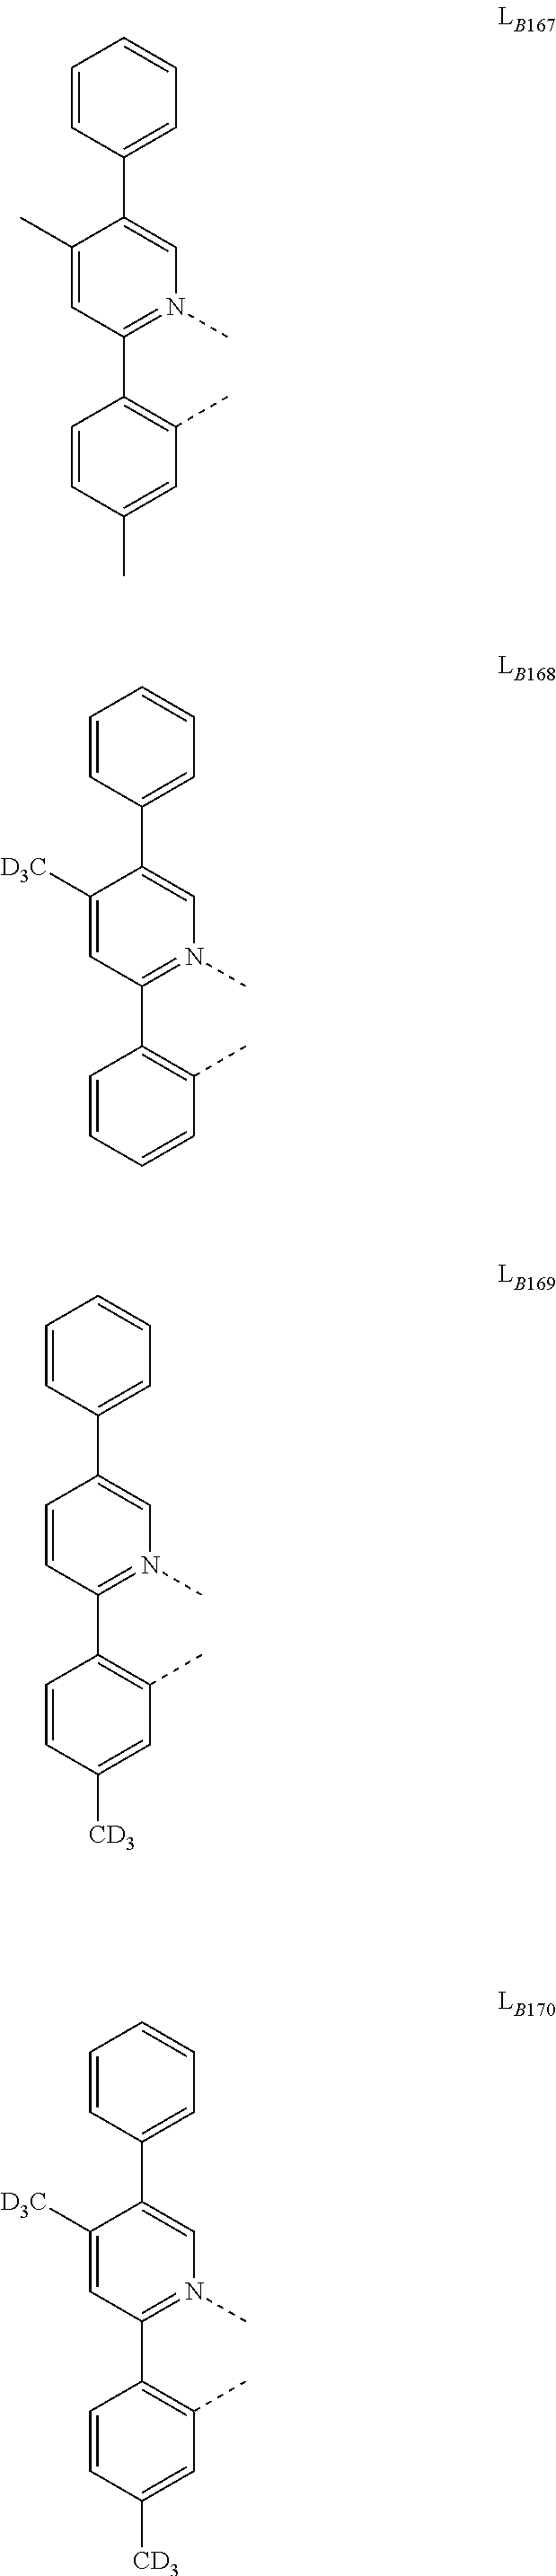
C1=CC(C2=CN(C)=C(C3=C(C)C=C(C)C=C3)C=C2C)=CC=C1.C1=CC(C2=CN(C)=C(C3=C(C)C=CC=C3)C=C2[D3C])=CC=C1.C1=CC(C2=CN(C)=C(C3=C(C)C=C([CD3])C=C3)C=C2)=CC=C1.C1=CC(C2=CN(C)=C(C3=C(C)C=C([CD3])C=C3)C=C2[D3C])=CC=C1
